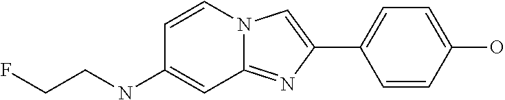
C1=CC(C2=CN3C(=N2)C=C(NCCF)C=C3)=CC=C1O
